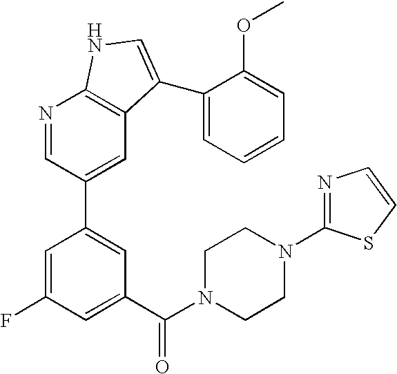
C1(C(N2CCN(C3=NC=CS3)CC2)=O)=CC(F)=CC(C2=CC3=C(N=C2)NC=C3C2=CC=CC=C2OC)=C1
